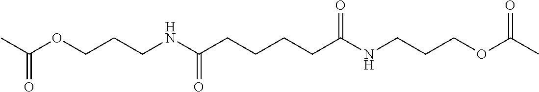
N(CCCOC(=O)C)C(CCCCC(NCCCOC(C)=O)=O)=O
